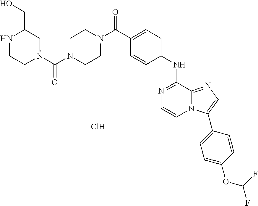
N1=C(NC2=CC(C)=C(C(=O)N3CCN(C(N4CC(CO)NCC4)=O)CC3)C=C2)C2=NC=C(C3=CC=C(OC(F)F)C=C3)N2C=C1.Cl
